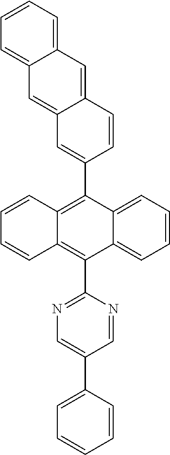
C1(C2=C3C(=C(C4=NC=C(C5=CC=CC=C5)C=N4)C4=CC=CC=C24)C=CC=C3)=CC2=CC3=CC=CC=C3C=C2C=C1
